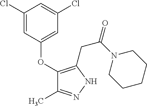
C1(OC2=CC(Cl)=CC(Cl)=C2)=C(CC(=O)N2CCCCC2)NN=C1C
